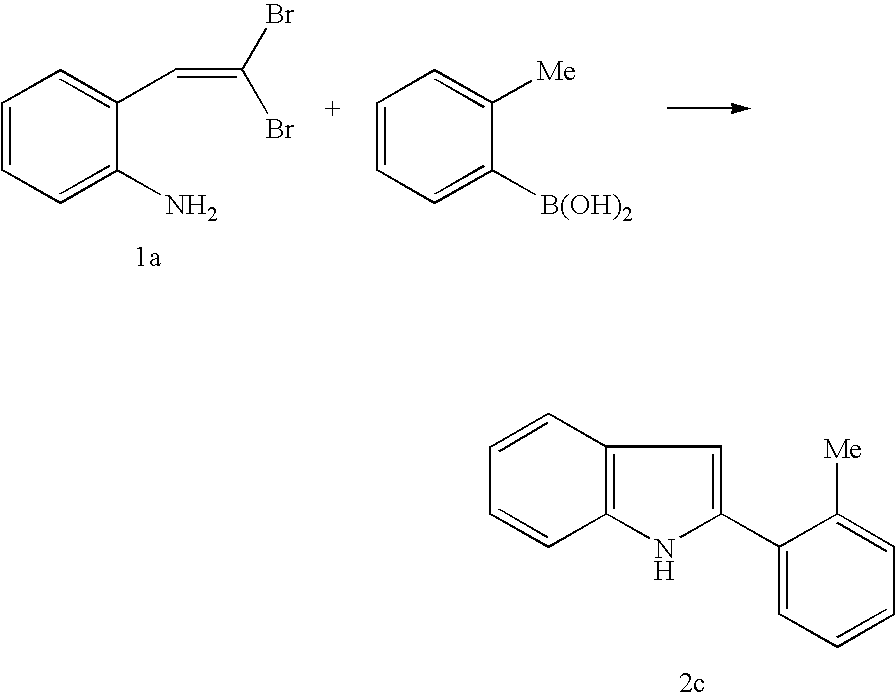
C1=CC=C(N)C(C=C(Br)Br)=C1.C1=CC=C([B(OH)2])C([Me])=C1.C1=CC2=C(C=C1)NC(C1=CC=CC=C1[Me])=C2
